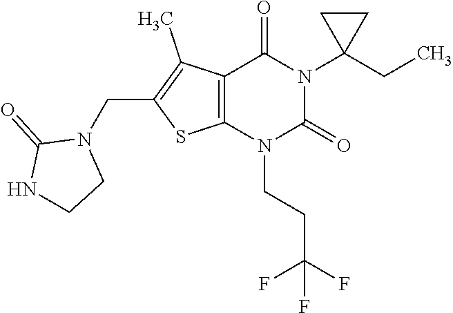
C12=C(N(CCC(F)(F)F)C(=O)N(C3(CC)CC3)C1=O)SC(CN1C(=O)NCC1)=C2C
